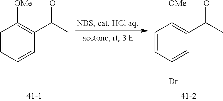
C1=CC=CC(C(C)=O)=C1[OMe].C1=CC(Br)=CC(C(C)=O)=C1[OMe]
